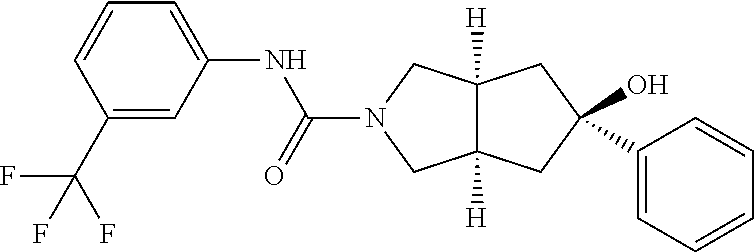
C12([H])C([H])(CC(O)(C3=CC=CC=C3)C1)CN(C(NC1=CC=CC(C(F)(F)F)=C1)=O)C2
